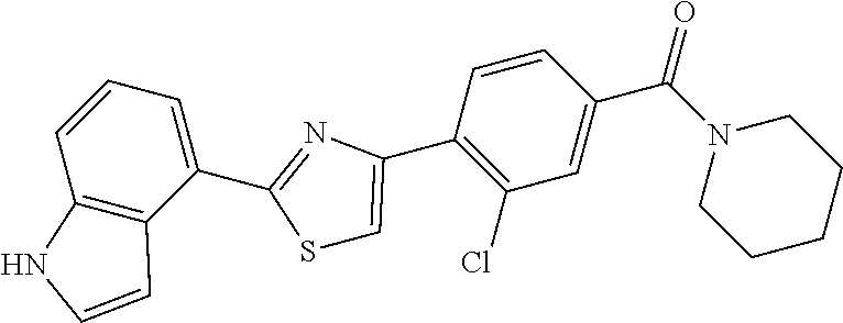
C1=CC=C(C2=NC(C3=C(Cl)C=C(C(N4CCCCC4)=O)C=C3)=CS2)C2=C1NC=C2
